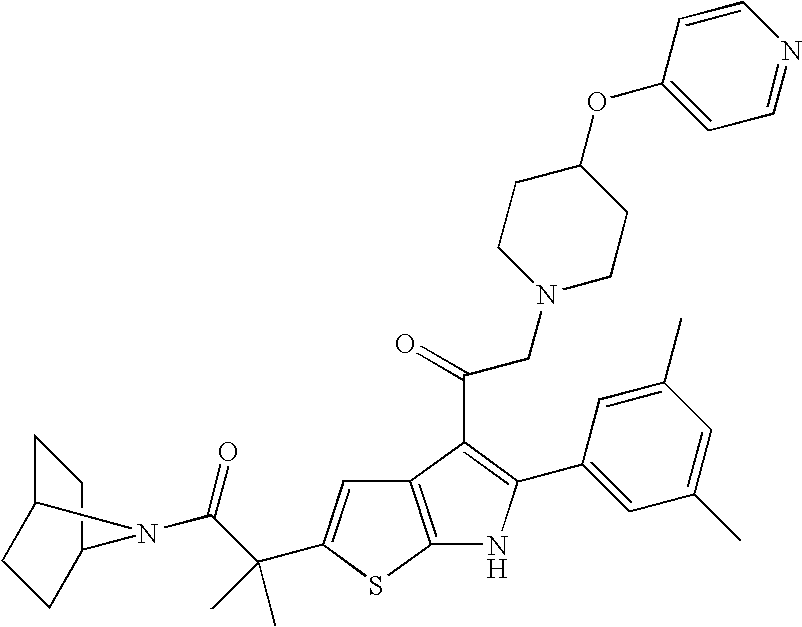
C1C2CCC(C1)N2C(C(C)(C)C1=CC2=C(S1)NC(C1=CC(C)=CC(C)=C1)=C2C(CN1CCC(OC2=CC=NC=C2)CC1)=O)=O
